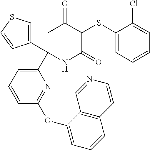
C1(SC2C(=O)CC(C3=CC=CC(OC4=CC=CC5=C4C=NC=C5)=N3)(C3=CSC=C3)NC2=O)=CC=CC=C1Cl
